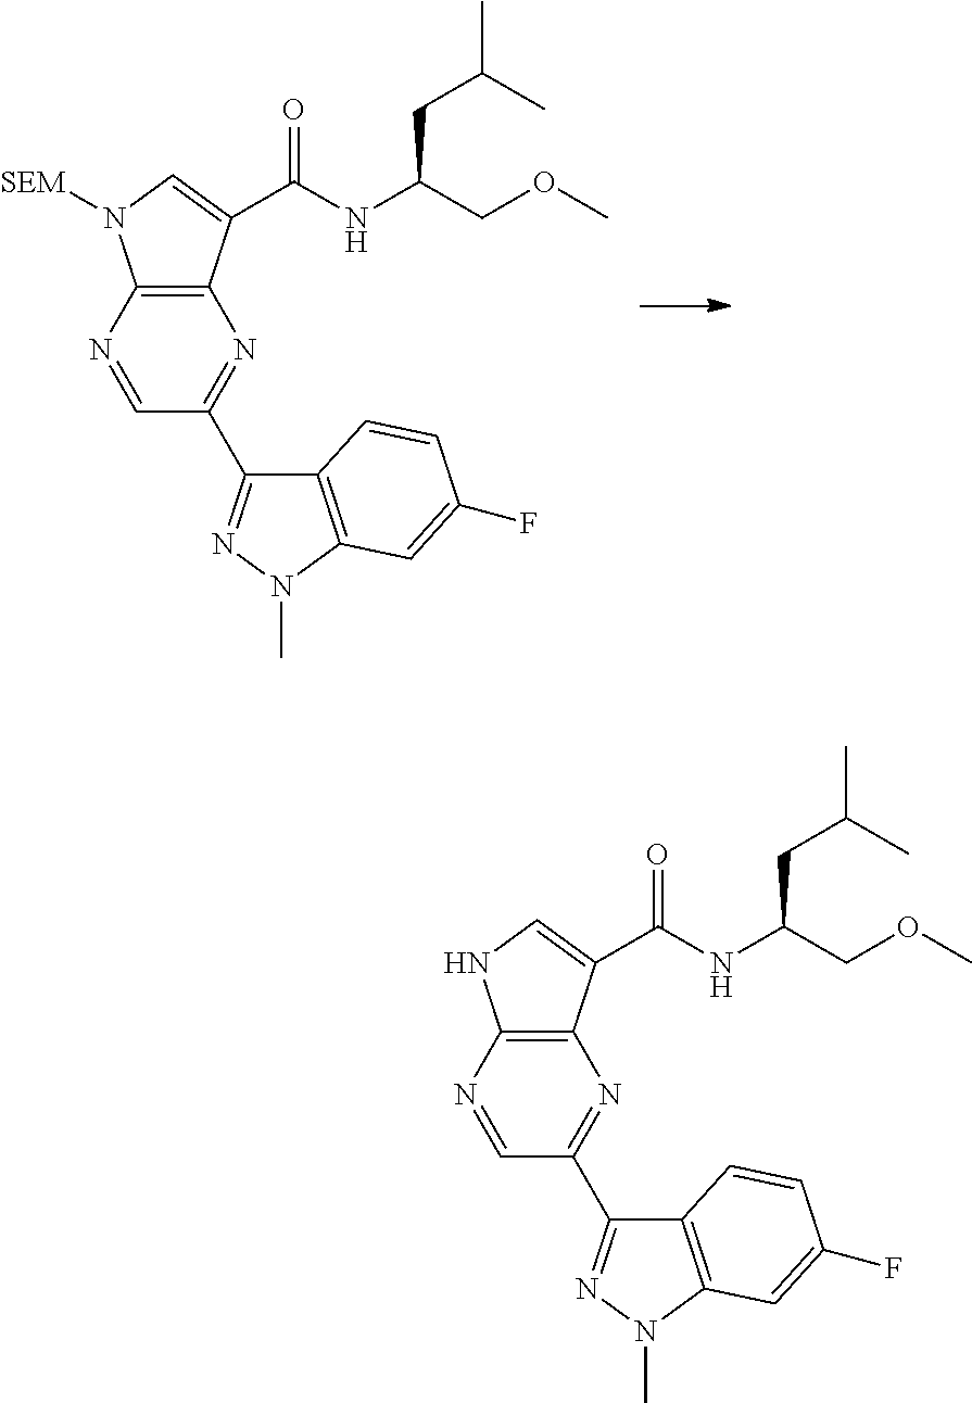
C12=C(N=CC(C3=NN(C)C4=C3C=CC(F)=C4)=N1)N([SEM])C=C2C(NC(COC)CC(C)C)=O.C12=C(N=CC(C3=NN(C)C4=C3C=CC(F)=C4)=N1)NC=C2C(NC(COC)CC(C)C)=O
